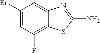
C1(Br)=CC(F)=C2C(=C1)N=C(N)S2
